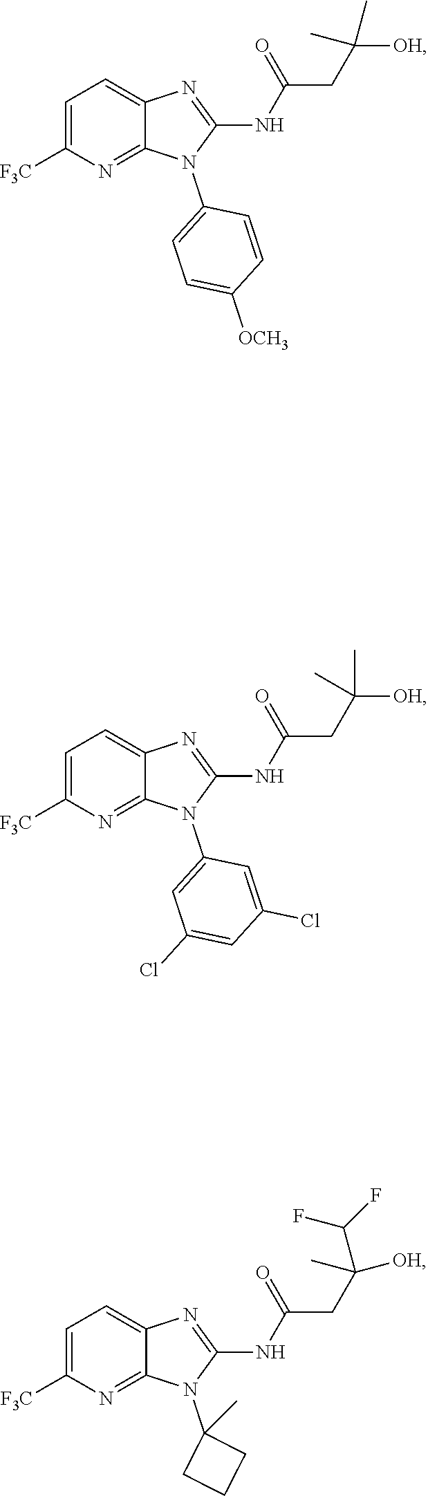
N(C1=NC2=CC=C([F3C])N=C2N1C1=CC=C([OCH3])C=C1)C(CC([OH])(C)C)=O.N(C1=NC2=CC=C([F3C])N=C2N1C1=CC(Cl)=CC(Cl)=C1)C(CC([OH])(C)C)=O.N(C1=NC2=CC=C([F3C])N=C2N1C1(C)CCC1)C(CC(C)([OH])C(F)F)=O
